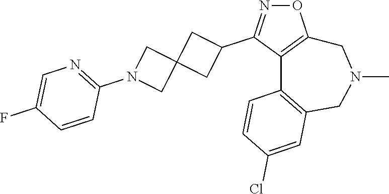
O1N=C(C2CC3(C2)CN(C2=NC=C(F)C=C2)C3)C2=C1CN(C)CC1=C2C=CC(Cl)=C1
